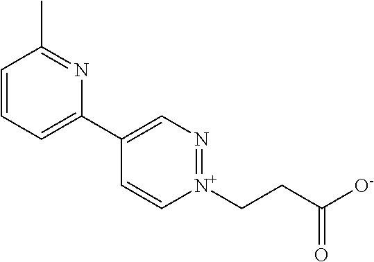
C1=CC=C(C2=CN=[N+](CCC([O-])=O)C=C2)N=C1C
